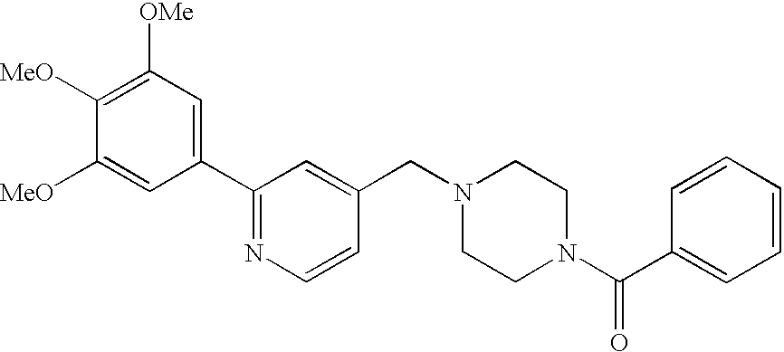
C1(C2=NC=CC(CN3CCN(C(C4=CC=CC=C4)=O)CC3)=C2)=CC([OMe])=C([MeO])C([MeO])=C1
